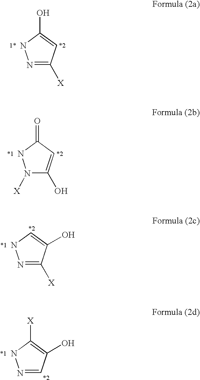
N1=C([X])C=C(O)N1.[1*].[*2].N1([X])C(O)=CC(=O)N1.[*1].[*2].N1=C([X])C(O)=CN1.[*1].[*2].N1=CC(O)=C([X])N1.[*1].[*2]
